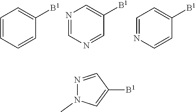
C1=CC=CC([B1])=C1.N1=CN=CC([B1])=C1.C1=NC=CC([B1])=C1.N1=CC([B1])=CN1C
